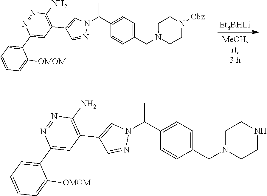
C1(C(N2C=C(C3=C(N)N=NC(C4=CC=CC=C4[OMOM])=C3)C=N2)C)=CC=C(CN2CCNCC2)C=C1.C1(C(N2C=C(C3=C(N)N=NC(C4=CC=CC=C4[OMOM])=C3)C=N2)C)=CC=C(CN2CCN([Cbz])CC2)C=C1.[Et3BHLi]
